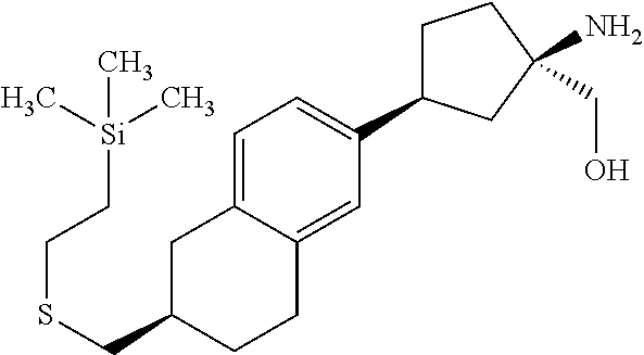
C1=C2C(=CC(C3CCC(CO)(N)C3)=C1)CCC(CSCC[Si](C)(C)C)C2
